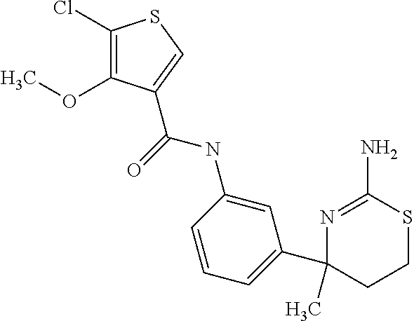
C(=O)(NC1=CC(C2(C)N=C(N)SCC2)=CC=C1)C1=CSC(Cl)=C1OC
